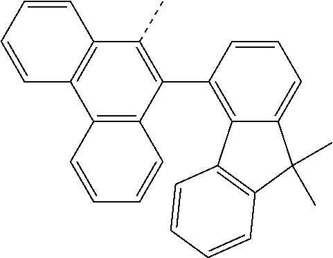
C12=C(C(C3=C4C(=CC=C3)C(C)(C)C3=C4C=CC=C3)=C(C)C3=C1C=CC=C3)C=CC=C2
